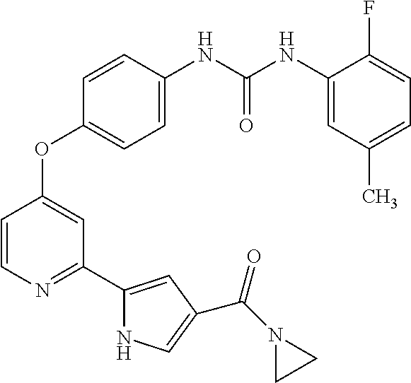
C1=C(NC(NC2=CC(C)=CC=C2F)=O)C=CC(OC2=CC(C3=CC(C(N4CC4)=O)=CN3)=NC=C2)=C1
